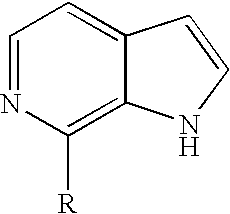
C1=NC([R])=C2C(=C1)C=CN2
